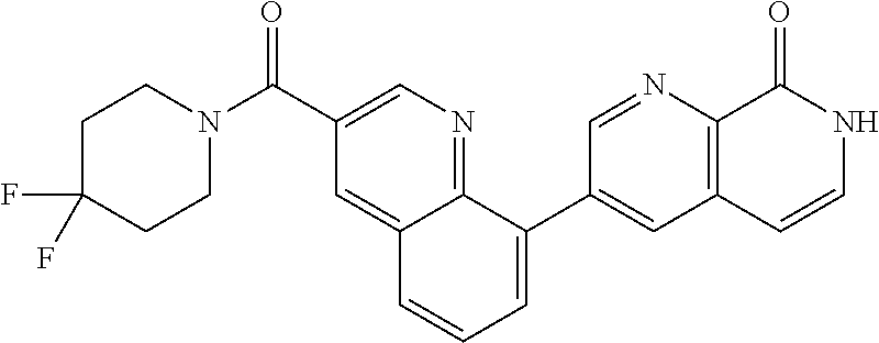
C1C(F)(F)CCN(C(C2=CN=C3C(=C2)C=CC=C3C2=CC3=C(N=C2)C(=O)NC=C3)=O)C1
